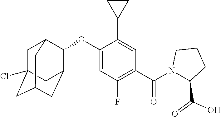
O(C1=CC(F)=C(C(N2C(C(=O)O)CCC2)=O)C=C1C1CC1)C1C2CC3CC(Cl)(CC1C3)C2
